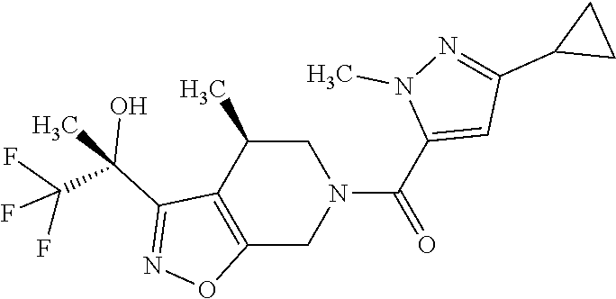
C12=C(C(C)CN(C(C3=CC(C4CC4)=NN3C)=O)C1)C(C(O)(C(F)(F)F)C)=NO2
